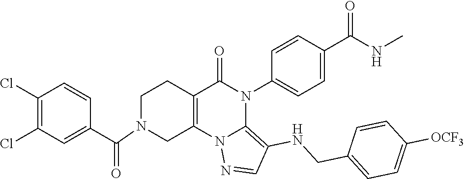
C1(Cl)=C(Cl)C=C(C(=O)N2CC3=C(CC2)C(=O)N(C2=CC=C(C(NC)=O)C=C2)C2=C(NCC4=CC=C([OCF3])C=C4)C=NN32)C=C1
